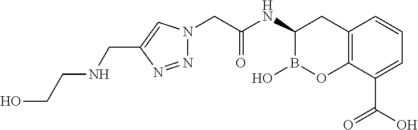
N1=NC(CNCCO)=CN1CC(=O)NC1B(O)OC2=C(C1)C=CC=C2C(O)=O
